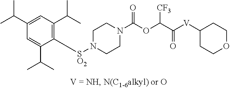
C1(C(C)C)=C([SO2]N2CCN(C(OC(C([V]C3CCOCC3)=O)[CF3])=O)CC2)C(C(C)C)=CC(C(C)C)=C1
